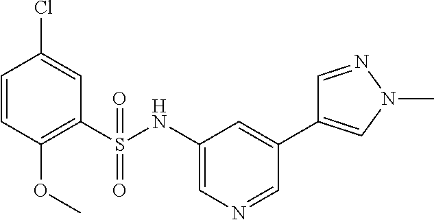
C1=CC(OC)=C(S(NC2=CN=CC(C3=CN(C)N=C3)=C2)(=O)=O)C=C1Cl
